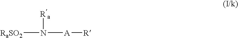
[RaSO2]N([A][R])[Ra]
